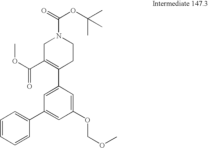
C1(OCOC)=CC(C2=C(C(=O)OC)CN(C(OC(C)(C)C)=O)CC2)=CC(C2=CC=CC=C2)=C1
